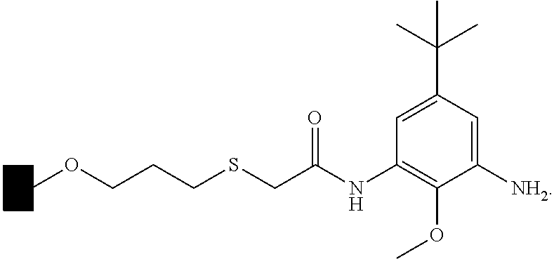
COCCCSCC(NC1=C(OC)C([NH2])=CC(C(C)(C)C)=C1)=O
